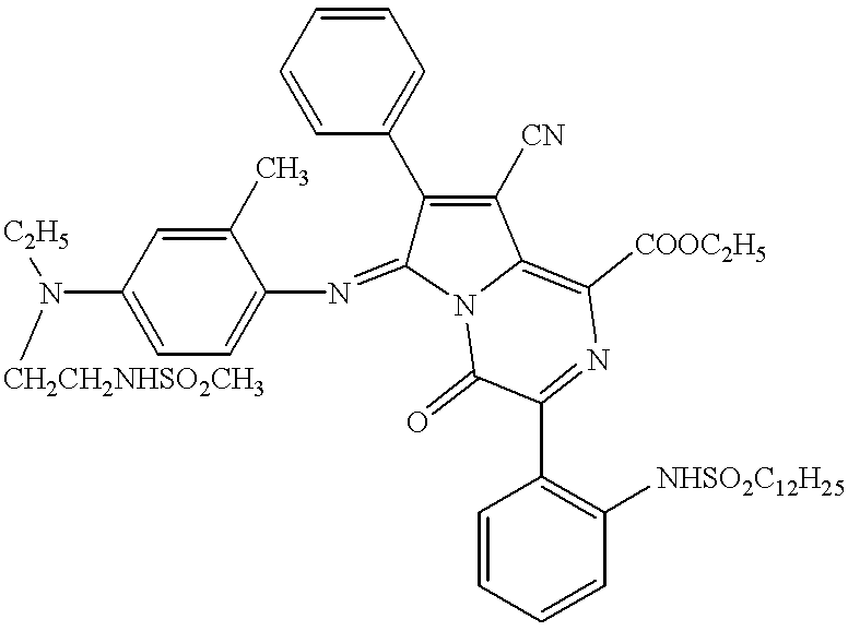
C1(C)=CC(N([C2H5])[CH2CH2NHSO2CH3])=CC=C1N=C1C(C2=CC=CC=C2)=C([CN])C2=C([COOC2H5])N=C(C3=C([NHSO2C12H25])C=CC=C3)C(=O)N12
